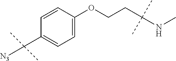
C1(OCCC(NC)(C)C)=CC=C(C([N3])(C)C)C=C1
